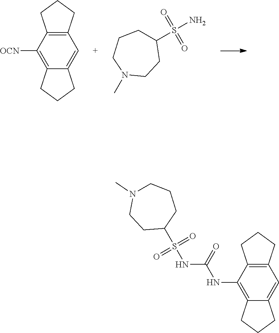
C12=C(NC(NS(C3CCCN(C)CC3)(=O)=O)=O)C3=C(C=C1CCC2)CCC3.C1([OCN])=C2C(=CC3=C1CCC3)CCC2.C1(S(N)(=O)=O)CCCN(C)CC1
